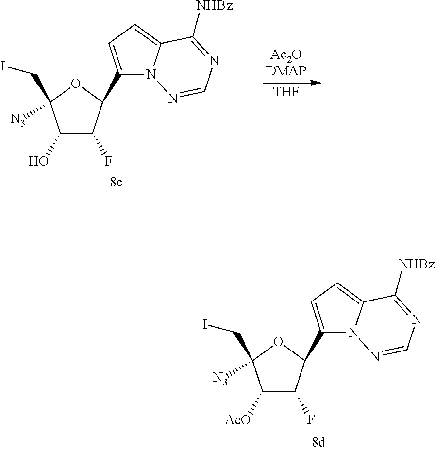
C1([AcO])C(F)C(C2=CC=C3N2N=CN=C3[NHBz])OC1(CI)[N3].C1(O)C(F)C(C2=CC=C3N2N=CN=C3[NHBz])OC1(CI)[N3].[THF]
